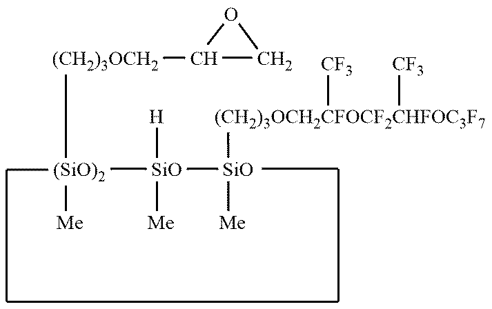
[(CH2)3OCH2](C1CO1)[(SiO)2]([SiO]([H])([Me])[SiO]([Me])[(CH2)3OCH2CFOCF2CHFOC3F7]([CF3])[CF3])[Me]
